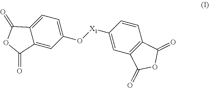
C1=C2C(=CC(O[X1]C3=CC4=C(C=C3)C(=O)OC4=O)=C1)C(=O)OC2=O
